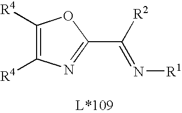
C1([R4])=C([R4])N=C(C([R2])=N[R1])O1
